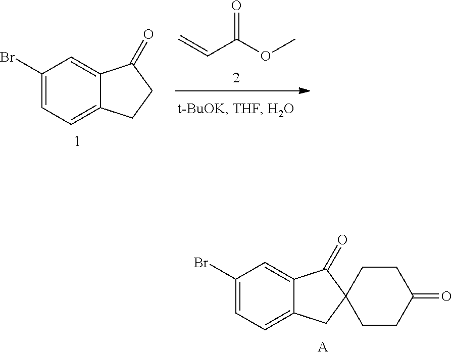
C1(Br)=CC=C2C(=C1)C(=O)CC2.C=CC(OC)=O.C1(Br)=CC=C2C(=C1)C(=O)C1(C2)CCC(=O)CC1.[A]
